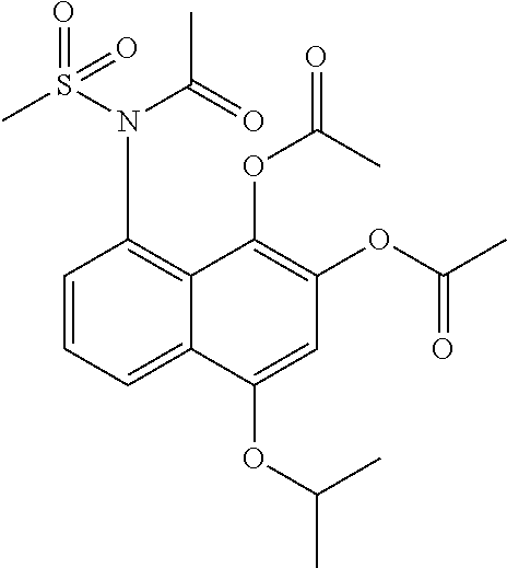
C1=CC=C2C(=C1N(S(C)(=O)=O)C(=O)C)C(OC(C)=O)=C(OC(C)=O)C=C2OC(C)C
